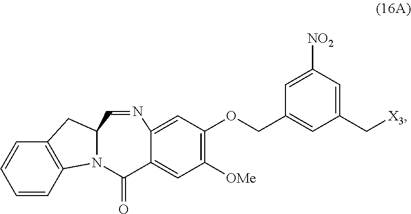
C1(C[X3])=CC([NO2])=CC(COC2=C([OMe])C=C3C(=C2)N=CC2N(C3=O)C3=C(C=CC=C3)C2)=C1
